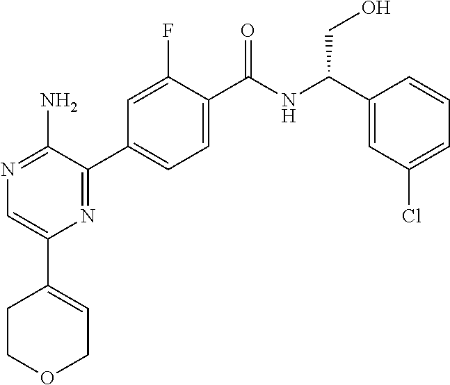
N1=C(N)C(C2=CC=C(C(NC(C3=CC(Cl)=CC=C3)CO)=O)C(F)=C2)=NC(C2=CCOCC2)=C1
